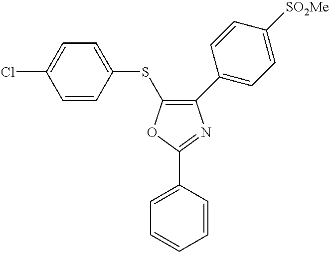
C1=CC=CC(C2=NC(C3=CC=C([SO2Me])C=C3)=C(SC3=CC=C(Cl)C=C3)O2)=C1
